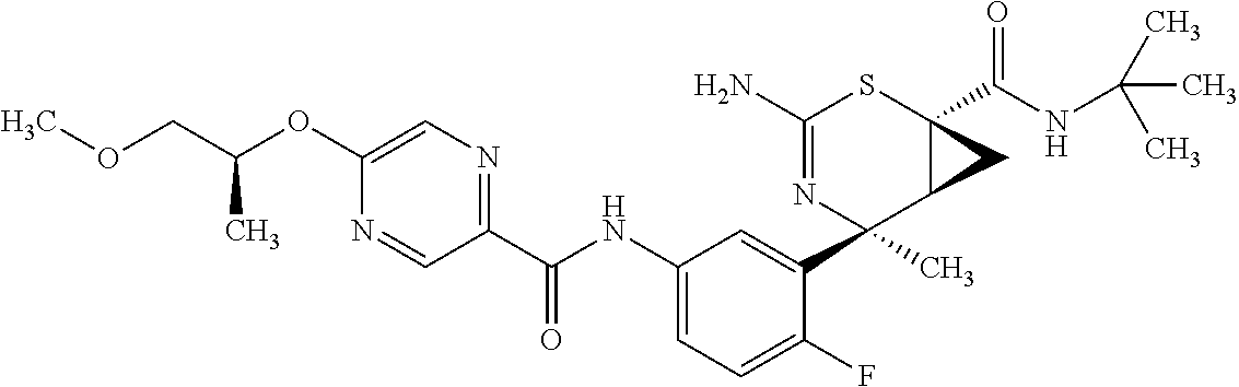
N1=CC(C(NC2=CC=C(F)C(C3(C)C4C(C(=O)NC(C)(C)C)(SC(N)=N3)C4)=C2)=O)=NC=C1OC(COC)C
